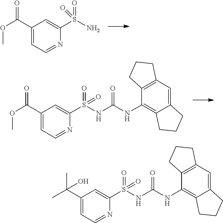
C1(C(OC)=O)=CC=NC(S(N)(=O)=O)=C1.C1(C(OC)=O)=CC=NC(S(NC(=O)NC2=C3C(=CC4=C2CCC4)CCC3)(=O)=O)=C1.C1(C(C)(C)O)=CC=NC(S(NC(=O)NC2=C3C(=CC4=C2CCC4)CCC3)(=O)=O)=C1
